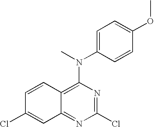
C12=NC(Cl)=NC(N(C3=CC=C(OC)C=C3)C)=C1C=CC(Cl)=C2
